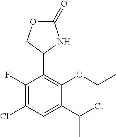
C1(F)=C(Cl)C=C(C(Cl)C)C(OCC)=C1C1COC(=O)N1
